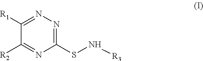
C1([R1])=NN=C(SN[R3])N=C1[R2]
